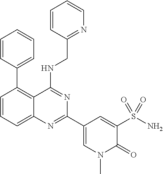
C1=C(C2=NC3=CC=CC(C4=CC=CC=C4)=C3C(NCC3=NC=CC=C3)=N2)C=C(S(N)(=O)=O)C(=O)N1C
